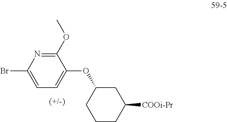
C1(OC)=NC(Br)=CC=C1OC1CCCC([COOi-Pr])C1
